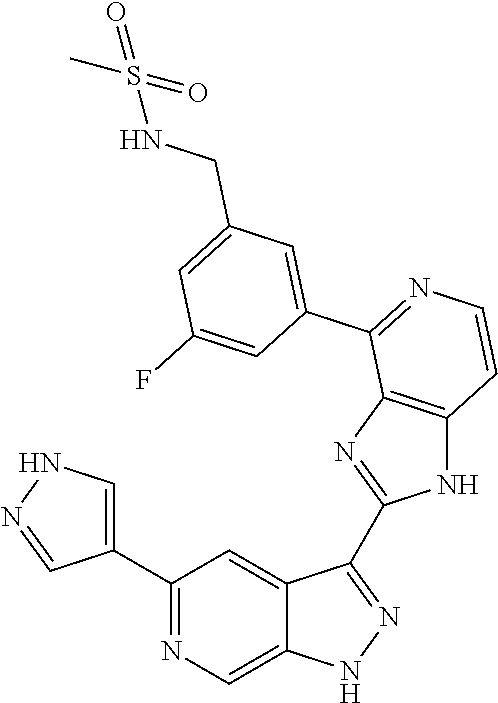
C1(C2=CNN=C2)=NC=C2C(=C1)C(C1=NC3=C(N1)C=CN=C3C1=CC(CNS(C)(=O)=O)=CC(F)=C1)=NN2
